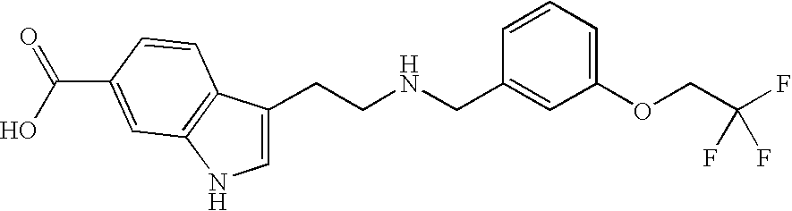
C1=C(CCNCC2=CC(OCC(F)(F)F)=CC=C2)C2=C(N1)C=C(C(O)=O)C=C2
